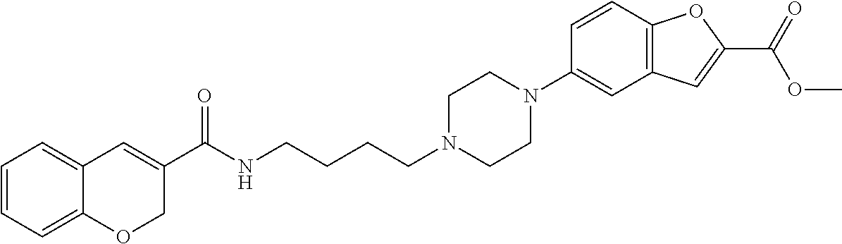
C1=CC=C2C(=C1)C=C(C(NCCCCN1CCN(C3=CC4=C(C=C3)OC(C(=O)OC)=C4)CC1)=O)CO2
